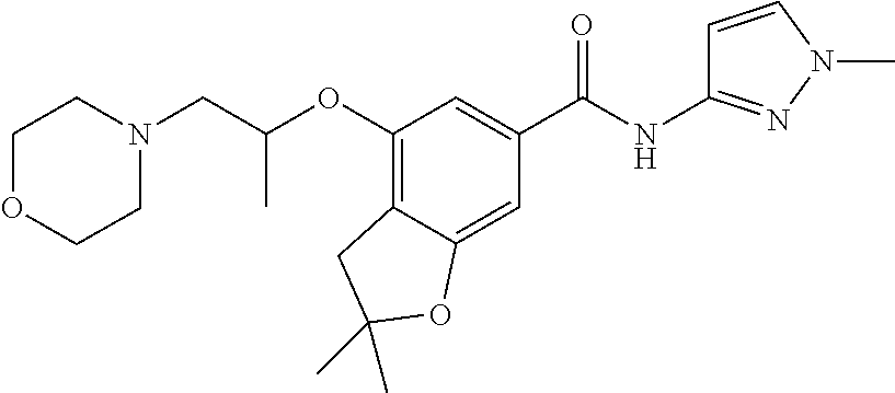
C(CN1CCOCC1)(OC1=C2C(=CC(C(=O)NC3=NN(C)C=C3)=C1)OC(C)(C)C2)C
